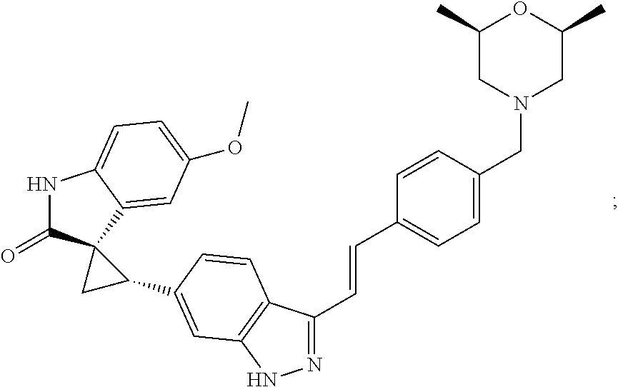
N1=C(C=CC2=CC=C(CN3CC(C)OC(C)C3)C=C2)C2=C(N1)C=C(C1C3(C(=O)NC4=CC=C(OC)C=C34)C1)C=C2
